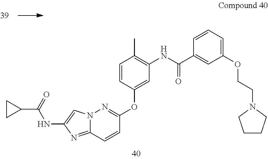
N12C(=NC(NC(C3CC3)=O)=C1)C=CC(OC1=CC(NC(C3=CC(OCCN4CCCC4)=CC=C3)=O)=C(C)C=C1)=N2
